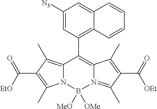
C12=C(C)C(C(=O)[EtO])=C(C)N1B([MeO])([OMe])N1=C(C)C(C(=O)[OEt])=C(C)C1=C2C1=C2C(=CC([N3])=C1)C=CC=C2
